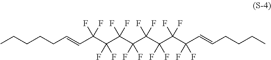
CCCCCC=CC(C(C(C(C(C(C(C(C=CCCCC)(F)F)(F)F)(F)F)(F)F)(F)F)(F)F)(F)F)(F)F
